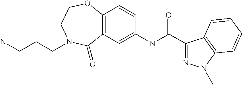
C12=C(OCCN(CCCN)C1=O)C=CC(NC(C1=NN(C)C3=C1C=CC=C3)=O)=C2
